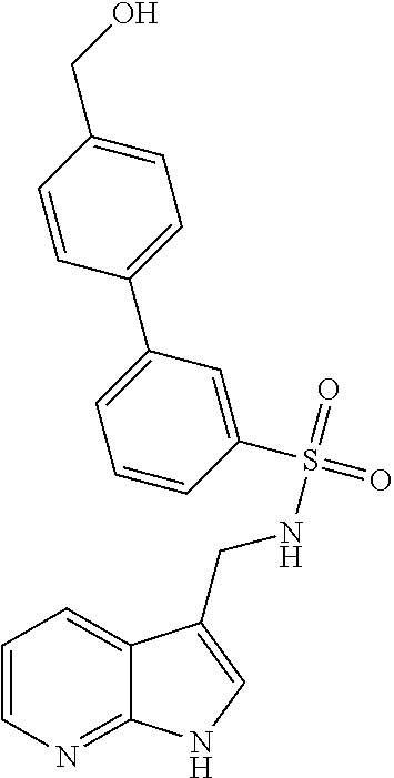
C1=CN=C2C(=C1)C(CNS(=O)(C1=CC(C3=CC=C(CO)C=C3)=CC=C1)=O)=CN2
